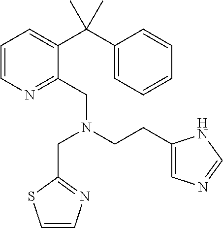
C1=CN=C(CN(CCC2=CN=CN2)CC2=NC=CS2)C(C(C2=CC=CC=C2)(C)C)=C1
